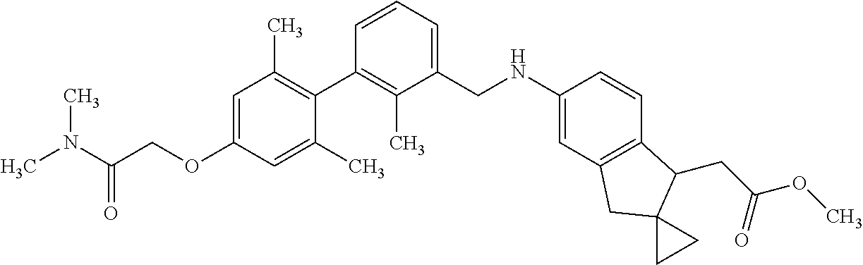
C1=C(OCC(N(C)C)=O)C=C(C)C(C2=C(C)C(CNC3=CC4=C(C=C3)C(CC(OC)=O)C3(C4)CC3)=CC=C2)=C1C
